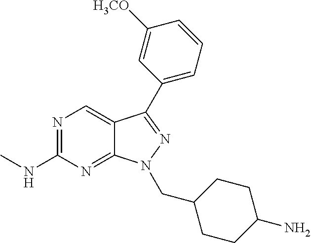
N1=C(NC)N=C2C(=C1)C(C1=CC=CC([H3CO])=C1)=NN2CC1CCC(N)CC1
